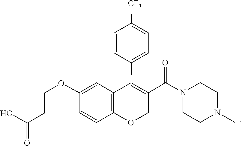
N1(C(C2=C(C3=CC=C([CF3])C=C3)C3=C(C=CC(OCCC(O)=O)=C3)OC2)=O)CCN(C)CC1
